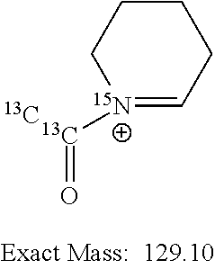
[15N+]1([13C]=O)=CCCCC1.[13C]
